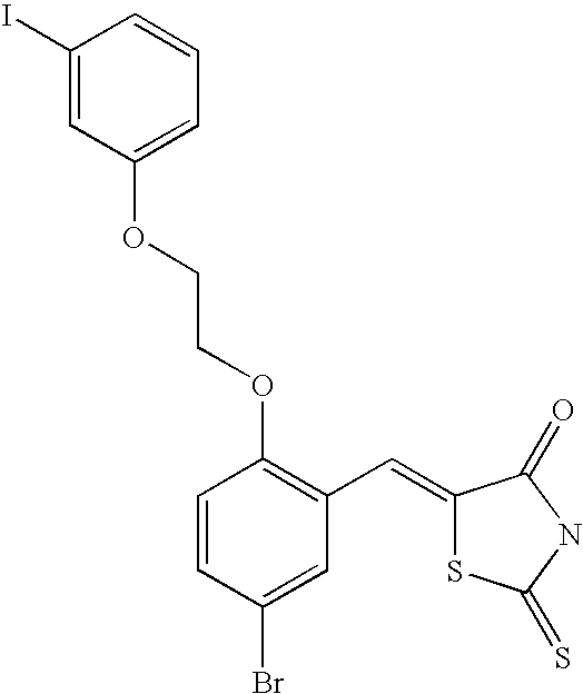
C1(I)=CC(OCCOC2=C(C=C3SC(=S)NC3=O)C=C(Br)C=C2)=CC=C1
